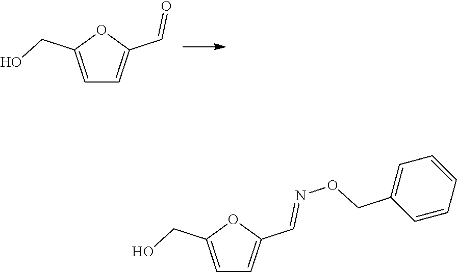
C1=C(CO)OC(C=O)=C1.C1=C(CO)OC(C=NOCC2=CC=CC=C2)=C1
